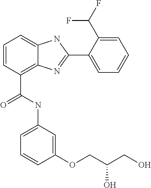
C1=CC(C(NC2=CC=CC(OCC(CO)O)=C2)=O)=C2C(=C1)NC(C1=CC=CC=C1C(F)F)=N2
